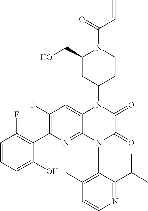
C1(F)=C(C2=C(F)C=CC=C2O)N=C2C(=C1)N(C1CCN(C(=O)C=C)C(CO)C1)C(=O)C(=O)N2C1=C(C)C=CN=C1C(C)C
